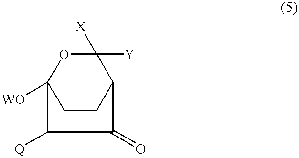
[Y]C1([X])OC2([WO])CCC1C(=O)C2[Q]
